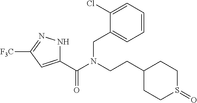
C1(C(N(CCC2CCS(=O)CC2)CC2=CC=CC=C2Cl)=O)=CC([F3C])=NN1
